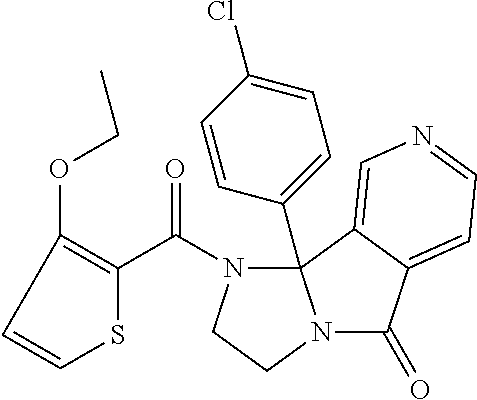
C1=CSC(C(N2CCN3C(=O)C4=CC=NC=C4C23C2=CC=C(Cl)C=C2)=O)=C1OCC
